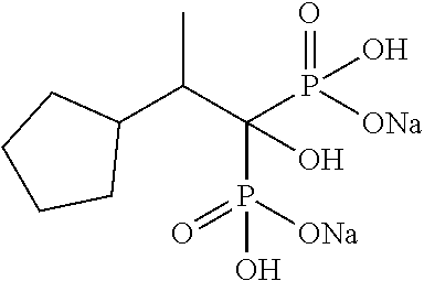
C1(C(C(P([ONa])(=O)O)(P([ONa])(=O)O)O)C)CCCC1
